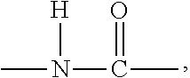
N(C(C)=O)(C)[H]
